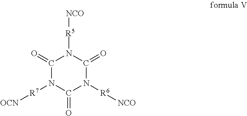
C1(=O)N([R7][OCN])C(=O)N([R6][NCO])C(=O)N1[R5][NCO]
